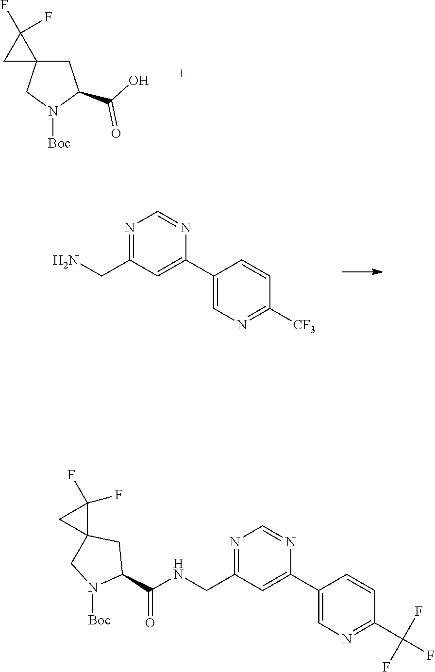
C1(C2=CC(CNC(C3CC4(CN3[Boc])C(F)(F)C4)=O)=NC=N2)=CN=C(C(F)(F)F)C=C1.C1C2(CN([Boc])C1C(O)=O)C(F)(F)C2.C1(C2=CC(CN)=NC=N2)=CN=C([CF3])C=C1
